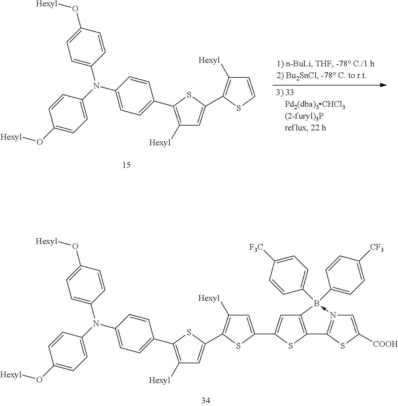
C1([Hexyl])=C(C2=CC=C(N(C3=CC=C(O[Hexyl])C=C3)C3=CC=C(O[Hexyl])C=C3)C=C2)SC(C2=C([Hexyl])C=CS2)=C1.C12=C(B(C3=CC=C([F3C])C=C3)(C3=CC=C([CF3])C=C3)-N3=C1SC([COOH])=C3)C=C(C1=CC([Hexyl])=C(C3=CC([Hexyl])=C(C4=CC=C(N(C5=CC=C(O[Hexyl])C=C5)C5=CC=C(O[Hexyl])C=C5)C=C4)S3)S1)S2
